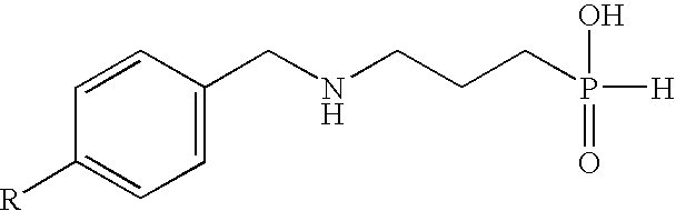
C1=C(CNCCCP([H])(O)=O)C=CC([R])=C1
